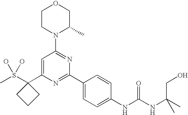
CS(C1(C2=CC(N3C(C)COCC3)=NC(C3=CC=C(NC(NC(CO)(C)C)=O)C=C3)=N2)CCC1)(O)O
